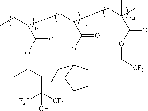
CCC(CC(C)(C(OC1(CC)CCCC1)=O)CC(C)(C)C(OC[CF3])=O)(C)C(OC(C)CC([CF3])([F3C])O)=O
